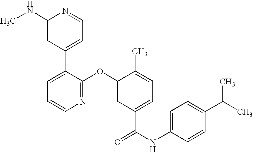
N1=C(OC2=CC(C(NC3=CC=C(C(C)C)C=C3)=O)=CC=C2C)C(C2=CC=NC(NC)=C2)=CC=C1
